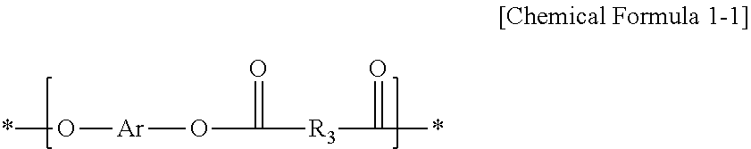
*O[Ar]OC(=O)[R3]C(=O)*
